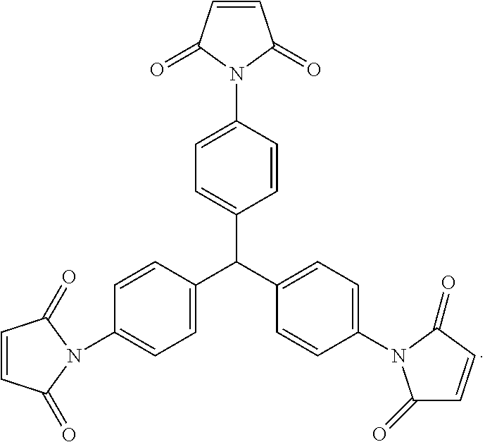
N1(C2=CC=C(C(C3=CC=C(N4C(=O)C=CC4=O)C=C3)C3=CC=C(N4C(=O)C=CC4=O)C=C3)C=C2)C(=O)C=CC1=O
